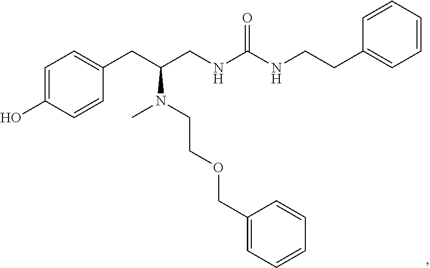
C1=C(O)C=CC(CC(CNC(NCCC2=CC=CC=C2)=O)N(C)CCOCC2=CC=CC=C2)=C1
